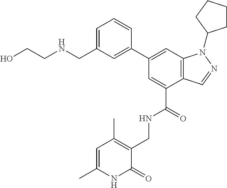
N(CC1=CC=CC(C2=CC3=C(C(C(NCC4=C(C)C=C(C)NC4=O)=O)=C2)C=NN3C2CCCC2)=C1)CCO
